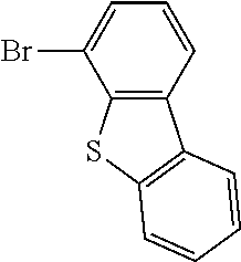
C12=C(C=CC=C1Br)C1=C(S2)C=CC=C1
